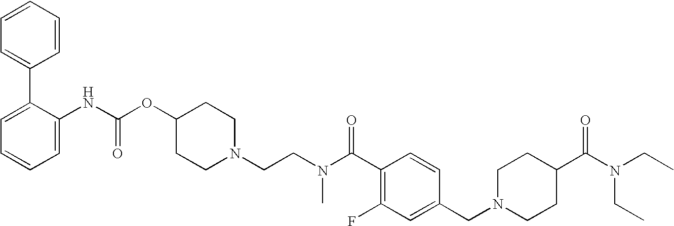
C1=CC=C(C2=CC=CC=C2NC(OC2CCN(CCN(C(C3=C(F)C=C(CN4CCC(C(=O)N(CC)CC)CC4)C=C3)=O)C)CC2)=O)C=C1
